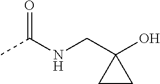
CC(NCC1(O)CC1)=O
